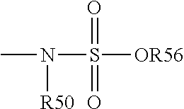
CN(S([OR56])(=O)=O)[R50]
